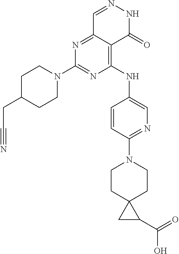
N1=C2C(=C(NC3=CN=C(N4CCC5(CC4)CC5C(=O)O)C=C3)N=C1N1CCC(CC#N)CC1)C(=O)NN=C2
